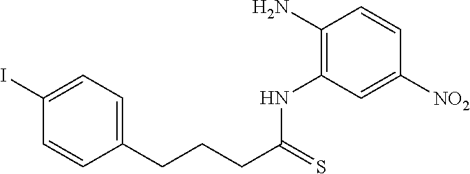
C1=CC(CCCC(=S)NC2=C(N)C=CC([NO2])=C2)=CC=C1I
